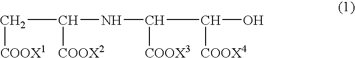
C(C(NC(C(O)[COOX4])[COOX3])[COOX2])[COOX1]
